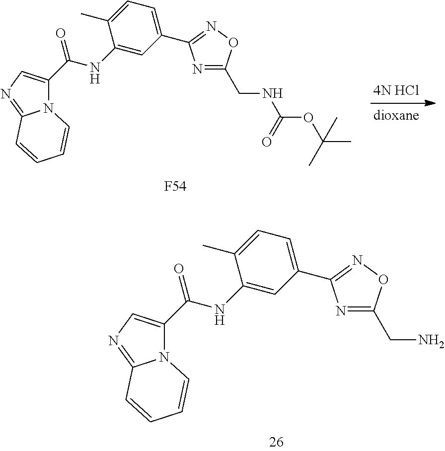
N12C(C(NC3=CC(C4=NOC(CN)=N4)=CC=C3C)=O)=CN=C1C=CC=C2.N12C(C(NC3=CC(C4=NOC(CNC(OC(C)(C)C)=O)=N4)=CC=C3C)=O)=CN=C1C=CC=C2.[F54].[4N HCl]
